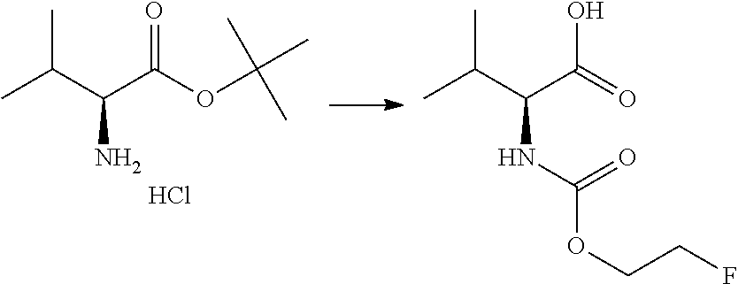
C(C(OC(C)(C)C)=O)(C(C)C)N.Cl.C(C(=O)O)(C(C)C)NC(OCCF)=O
